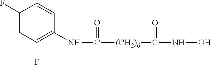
N(C([(CH2)6]C(NO)=O)=O)C1=C(F)C=C(F)C=C1
